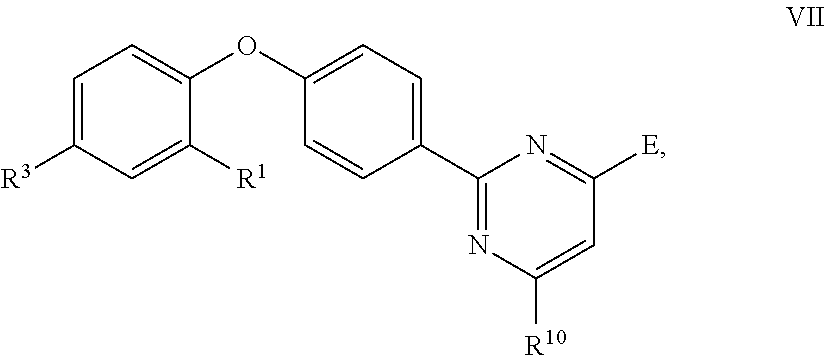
C1=C([R3])C=C([R1])C(OC2=CC=C(C3=NC([R10])=CC([E])=N3)C=C2)=C1
